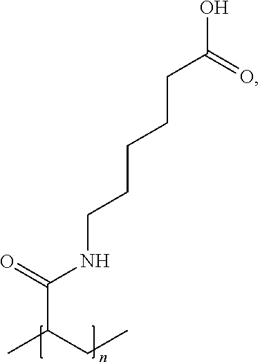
CC(CC)C(=O)NCCCCCC(O)=O
